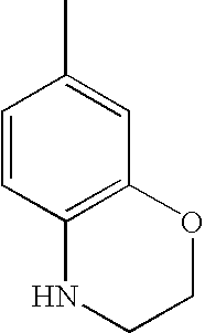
C1=CC2=C(C=C1C)OCCN2
